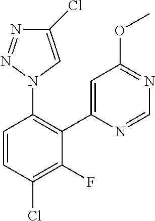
C1=C(C2=C(N3C=C(Cl)N=N3)C=CC(Cl)=C2F)N=CN=C1OC
